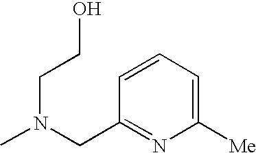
N(CCO)(CC1=NC([Me])=CC=C1)C
